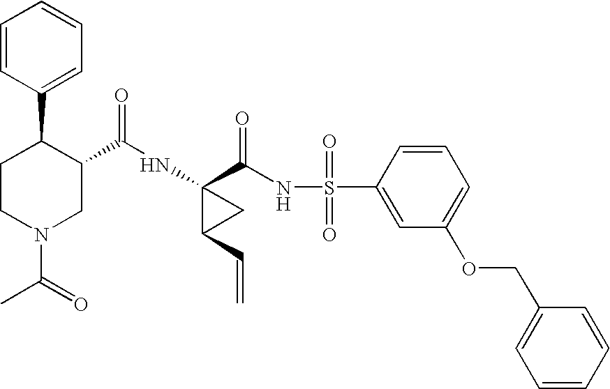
N(C1(C(NS(C2=CC(OCC3=CC=CC=C3)=CC=C2)(=O)=O)=O)C(C=C)C1)C(=O)C1C(C2=CC=CC=C2)CCN(C(=O)C)C1
